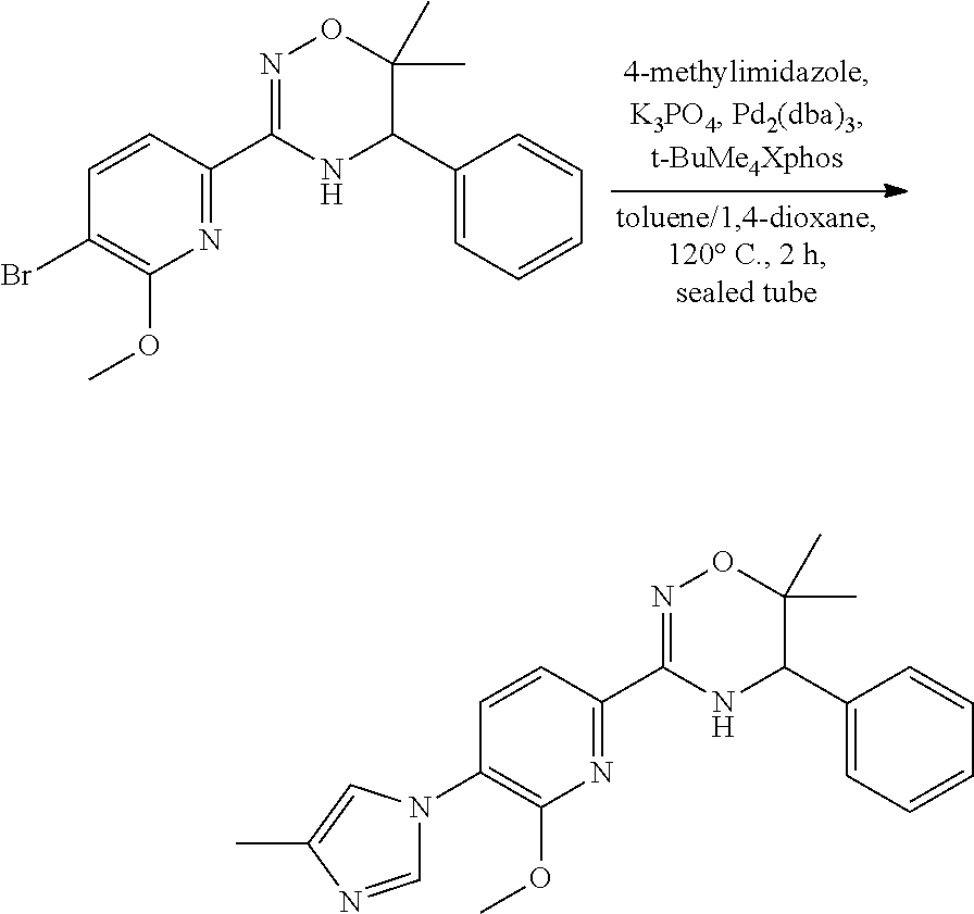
N1=C(C2=NOC(C)(C)C(C3=CC=CC=C3)N2)C=CC(Br)=C1OC.N1=C(C2=NOC(C)(C)C(C3=CC=CC=C3)N2)C=CC(N2C=NC(C)=C2)=C1OC
